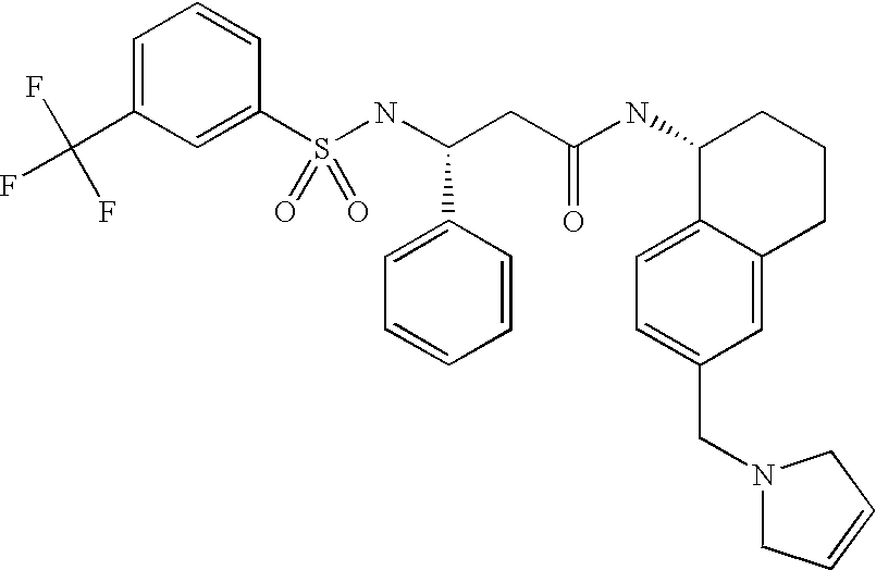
S(NC(CC(NC1C2=CC=C(CN3CC=CC3)C=C2CCC1)=O)C1=CC=CC=C1)(=O)(=O)C1=CC(C(F)(F)F)=CC=C1
